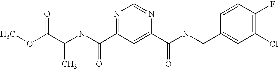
C(NC(=O)C1=NC=NC(C(=O)NCC2=CC(Cl)=C(F)C=C2)=C1)(C(OC)=O)C
